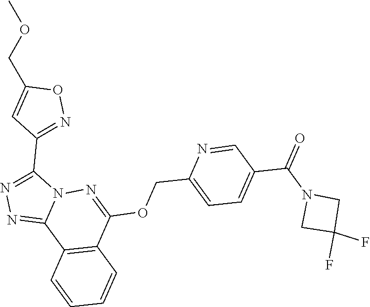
N1=C2N(C(C3=NOC(COC)=C3)=N1)N=C(OCC1=CC=C(C(N3CC(F)(F)C3)=O)C=N1)C1=C2C=CC=C1
